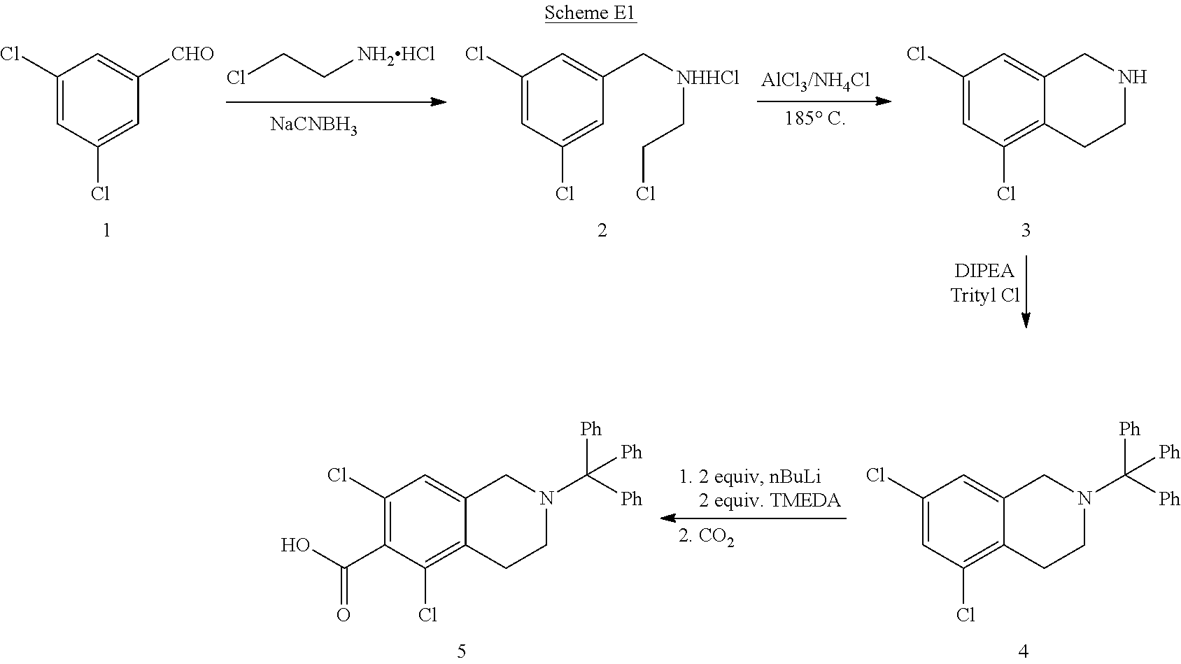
C1(Cl)=CC(Cl)=CC([CHO])=C1.ClCC[NH2HCl].[NaCNBH3].C1(Cl)=CC(Cl)=CC(C[NHHCl]CCCl)=C1.C1(Cl)=CC(Cl)=C2C(=C1)CNCC2.C1(Cl)=CC(Cl)=C2C(=C1)CN(C([Ph])([Ph])[Ph])CC2.C1(Cl)=C(C(=O)O)C(Cl)=C2C(=C1)CN(C([Ph])([Ph])[Ph])CC2
